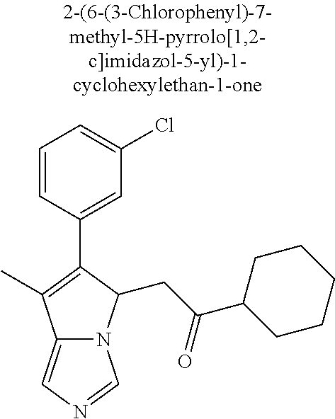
C12=CN=CN1C(CC(C1CCCCC1)=O)C(C1=CC(Cl)=CC=C1)=C2C
